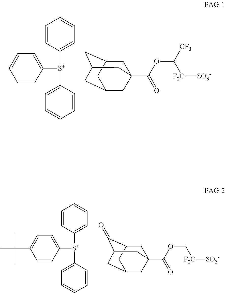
C1=CC([S+](C2=CC=CC=C2)C2=CC=CC=C2)=CC=C1.C1C2CC3CC(CC1(C(OC([CF3])[F2C][SO3-])=O)C3)C2.C1=CC([S+](C2=CC=CC=C2)C2=CC=C(C(C)(C)C)C=C2)=CC=C1.C1C2C(=O)C3CC(CC1(C(OC[F2C][SO3-])=O)C3)C2
